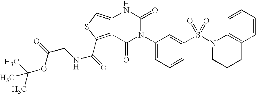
C12=CSC(C(=O)NCC(=O)OC(C)(C)C)=C1C(=O)N(C1=CC=CC(S(N3CCCC4=C3C=CC=C4)(=O)=O)=C1)C(=O)N2
